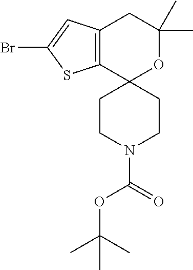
C12=C(SC(Br)=C1)C1(OC(C)(C)C2)CCN(C(=O)OC(C)(C)C)CC1
